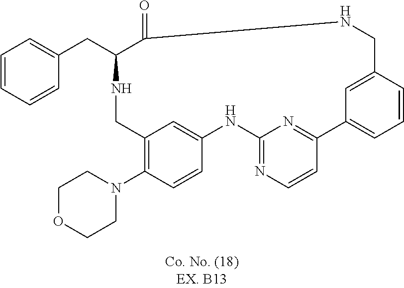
N1CC2=C(N3CCOCC3)C=CC(=C2)NC2=NC=CC(=N2)C2=CC=CC(=C2)CNC(=O)C1CC1=CC=CC=C1
